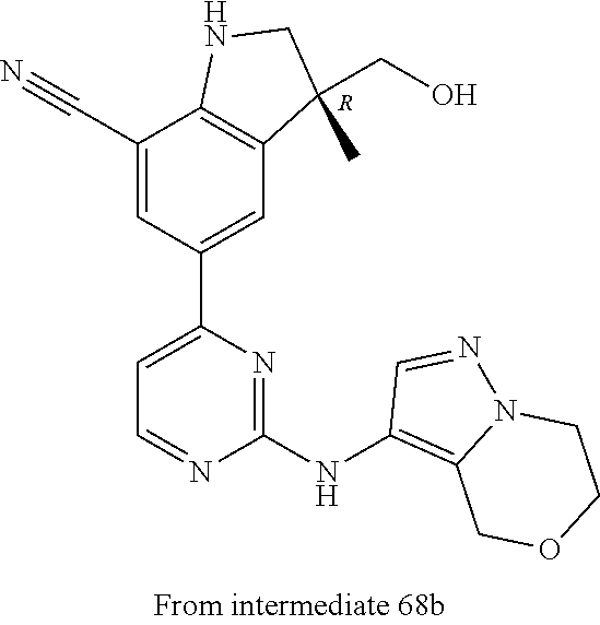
C1(NC2=C3N(N=C2)CCOC3)=NC(C2=CC3=C(C(C#N)=C2)NCC3(CO)C)=CC=N1.[R]
